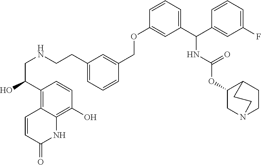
C(NCCC1=CC=CC(COC2=CC(C(C3=CC(F)=CC=C3)NC(OC3CN4CCC3CC4)=O)=CC=C2)=C1)C(C1=C2C(=C(O)C=C1)NC(=O)C=C2)O
